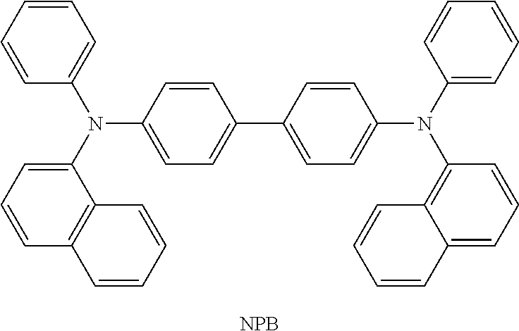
C1=CC(N(C2=CC=CC=C2)C2=CC=CC3=C2C=CC=C3)=CC=C1C1=CC=C(N(C2=CC=CC=C2)C2=C3C(=CC=C2)C=CC=C3)C=C1.[NPB]
